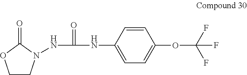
C1CN(NC(=O)NC2=CC=C(OC(F)(F)F)C=C2)C(=O)O1
